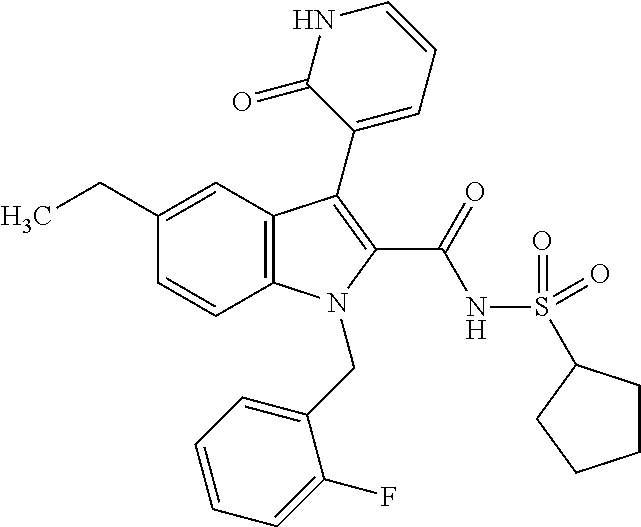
C1(CC)=CC2=C(C=C1)N(CC1=CC=CC=C1F)C(C(NS(=O)(=O)C1CCCC1)=O)=C2C1=CC=CNC1=O
